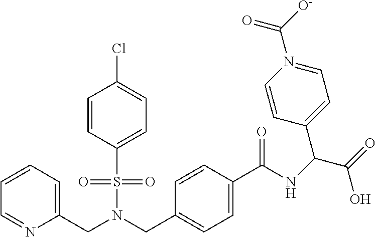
C1=CC=C(CN(CC2=CC=C(C(NC(C(=O)O)C3=CC=N(C([O-])=O)C=C3)=O)C=C2)S(=O)(=O)C2=CC=C(Cl)C=C2)N=C1
